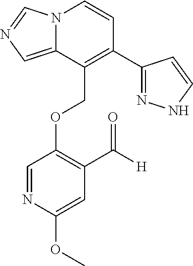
C(OC1=C(C([H])=O)C=C(OC)N=C1)C1=C(C2=NNC=C2)C=CN2C1=CN=C2
